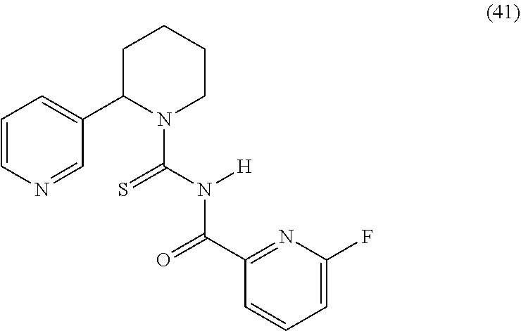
C1C(C2=CC=CN=C2)N(C(N([H])C(C2=NC(F)=CC=C2)=O)=S)CCC1
